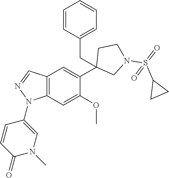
C1(C2=CC3=C(C=C2OC)N(C2=CN(C)C(=O)C=C2)N=C3)(CC2=CC=CC=C2)CN(S(=O)(C2CC2)=O)CC1
